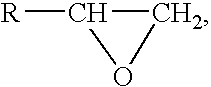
[R]C1OC1
